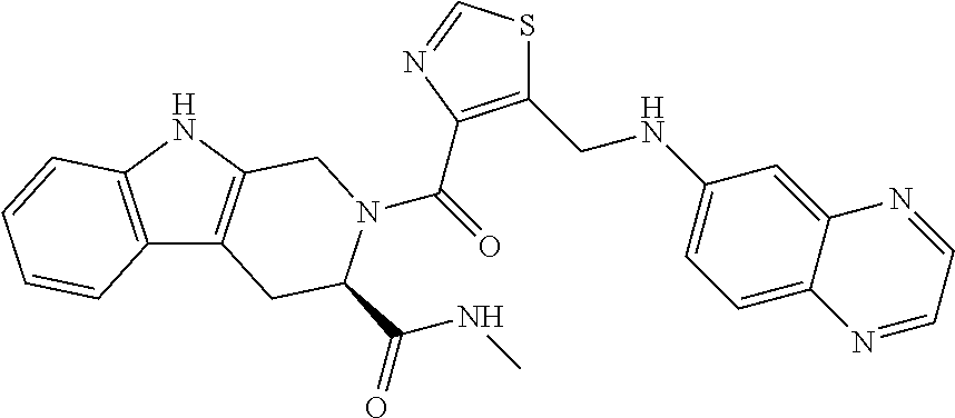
C(=O)(N1C(C(NC)=O)CC2=C(NC3=C2C=CC=C3)C1)C1=C(CNC2=CC=C3C(=C2)N=CC=N3)SC=N1
